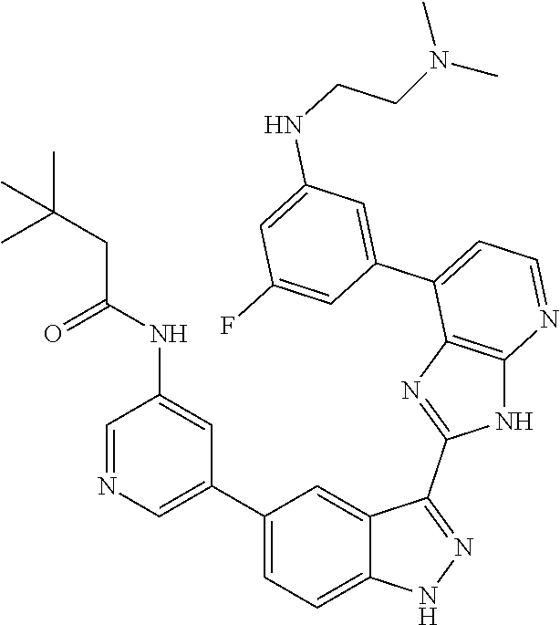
C1=NC=C(C2=CC=C3C(=C2)C(C2=NC4=C(N2)N=CC=C4C2=CC(NCCN(C)C)=CC(F)=C2)=NN3)C=C1NC(CC(C)(C)C)=O
